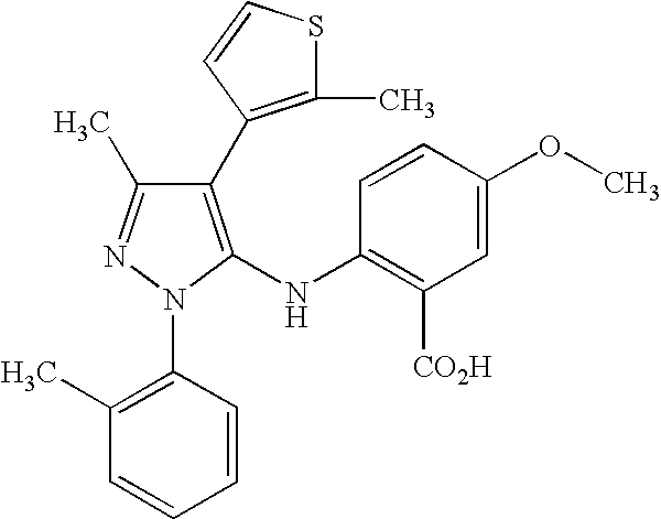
C1(C2=C(C)SC=C2)=C(NC2=C([CO2H])C=C(OC)C=C2)N(C2=C(C)C=CC=C2)N=C1C
